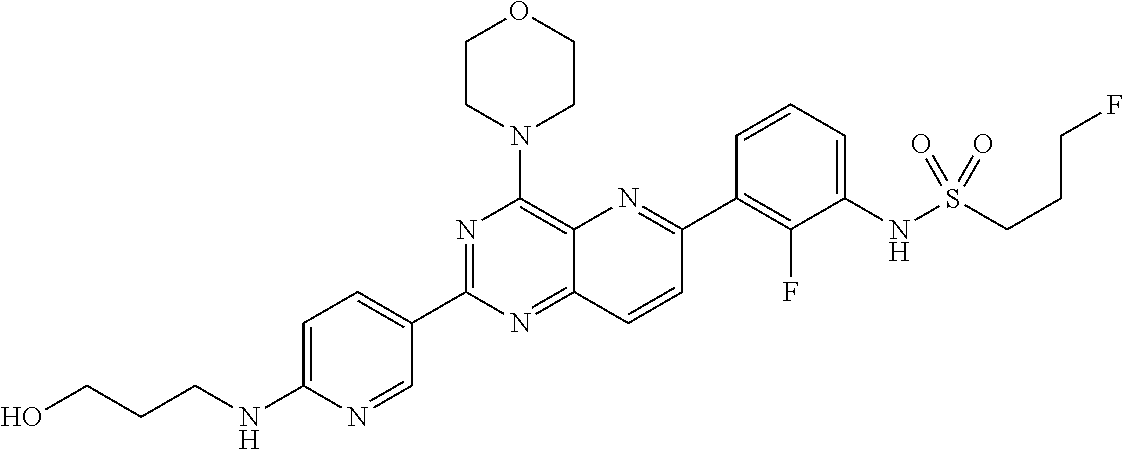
C1=C(NCCCO)N=CC(C2=NC(N3CCOCC3)=C3C(=N2)C=CC(C2=C(F)C(NS(=O)(=O)CCCF)=CC=C2)=N3)=C1
